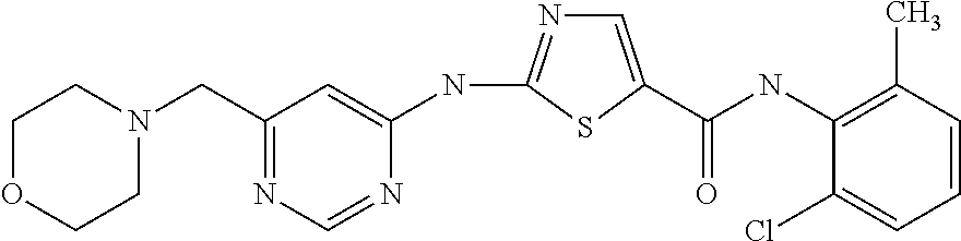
C1=C(C(NC2=C(C)C=CC=C2Cl)=O)SC(NC2=CC(CN3CCOCC3)=NC=N2)=N1
